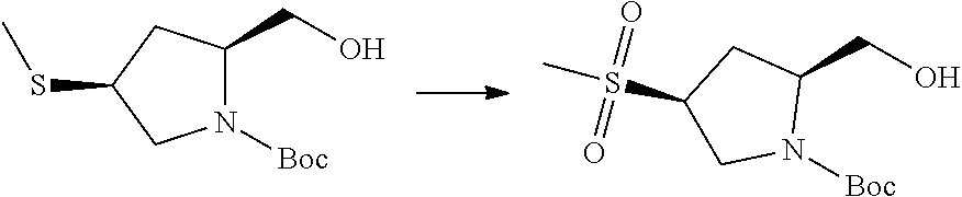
C1(SC)CN([Boc])C(CO)C1.C1(S(C)(=O)=O)CN([Boc])C(CO)C1
